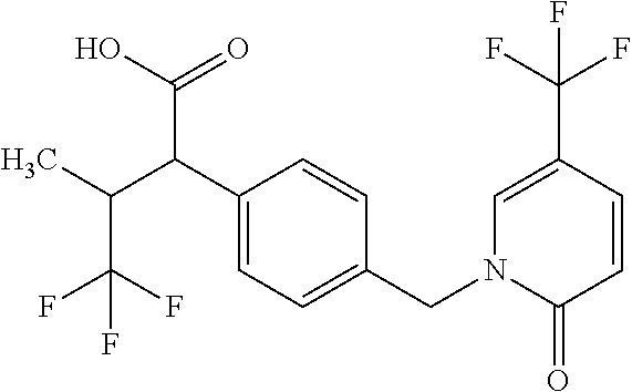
C1(C(C(C)C(F)(F)F)C(O)=O)=CC=C(CN2C(=O)C=CC(C(F)(F)F)=C2)C=C1
